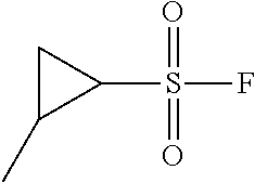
C1C(C)C1S(=O)(=O)F
